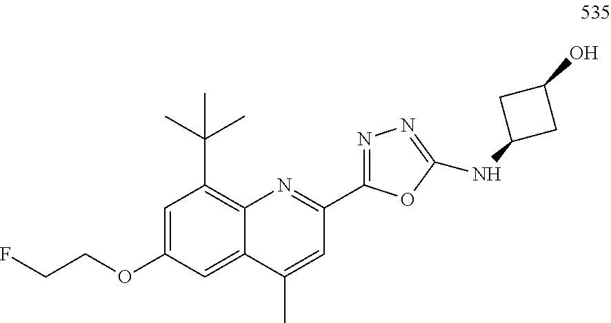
C1=C(OCCF)C=C2C(=C1C(C)(C)C)N=C(C1=NN=C(NC3CC(O)C3)O1)C=C2C
